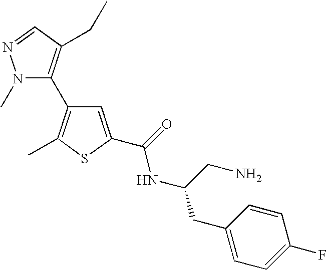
N1(C)C(C2=C(C)SC(C(=O)NC(CC3=CC=C(F)C=C3)CN)=C2)=C(CC)C=N1
